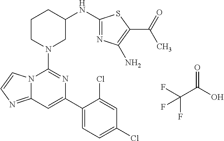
N1(C2=NC(C3=CC=C(Cl)C=C3Cl)=CC3=NC=CN23)CC(NC2=NC(N)=C(C(=O)C)S2)CCC1.C(C(=O)O)(F)(F)F
